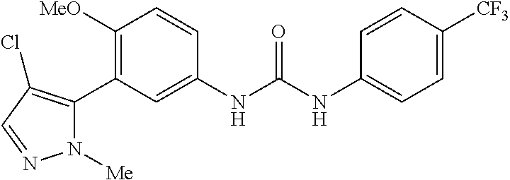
C1([OMe])=C(C2=C(Cl)C=NN2[Me])C=C(NC(=O)NC2=CC=C([CF3])C=C2)C=C1
